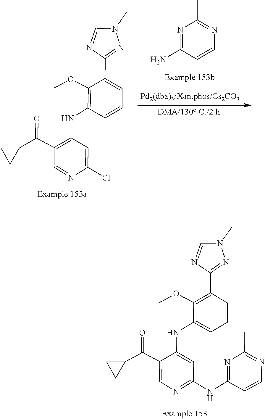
N1=C(N)C=CN=C1C.C1=NC(C2=CC=CC(NC3=C(C(C4CC4)=O)C=NC(Cl)=C3)=C2OC)=NN1C.CN1C=NC(C2=C(OC)C(NC3=CC(NC4=NC(C)=NC=C4)=NC=C3C(C3CC3)=O)=CC=C2)=N1
